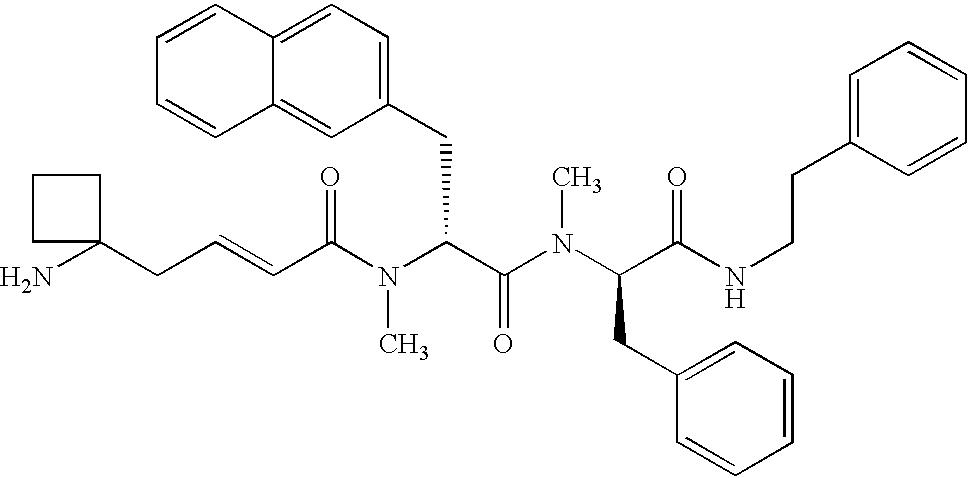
C(C=CC(N(C(C(N(C(C(NCCC1=CC=CC=C1)=O)CC1=CC=CC=C1)C)=O)CC1=CC=C2C(=C1)C=CC=C2)C)=O)C1(N)CCC1
